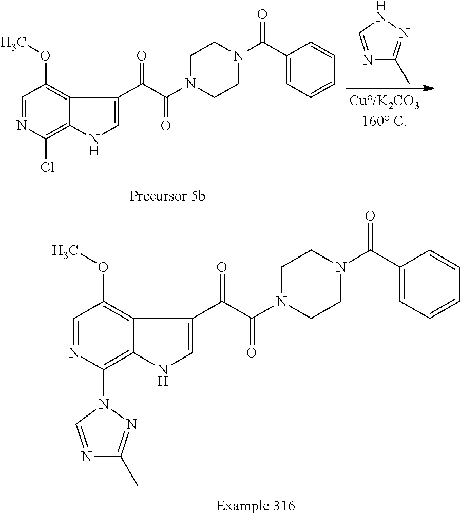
C1=NC(N2C=NC(C)=N2)=C2C(=C1OC)C(C(C(N1CCN(C(C3=CC=CC=C3)=O)CC1)=O)=O)=CN2.N1=CNN=C1C.C1=NC(Cl)=C2C(=C1OC)C(C(C(N1CCN(C(C3=CC=CC=C3)=O)CC1)=O)=O)=CN2
